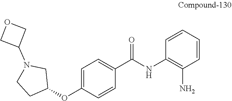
C1=CC(NC(C2=CC=C(OC3CCN(C4COC4)C3)C=C2)=O)=C(N)C=C1
